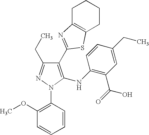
C1(C2=NC3=C(CCCC3)S2)=C(NC2=C(C(=O)O)C=C(CC)C=C2)N(C2=C(OC)C=CC=C2)N=C1CC
